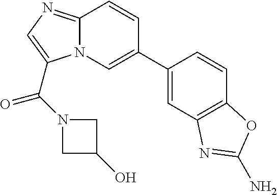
N12C(=NC=C1C(N1CC(O)C1)=O)C=CC(C1=CC3=C(C=C1)OC(N)=N3)=C2
